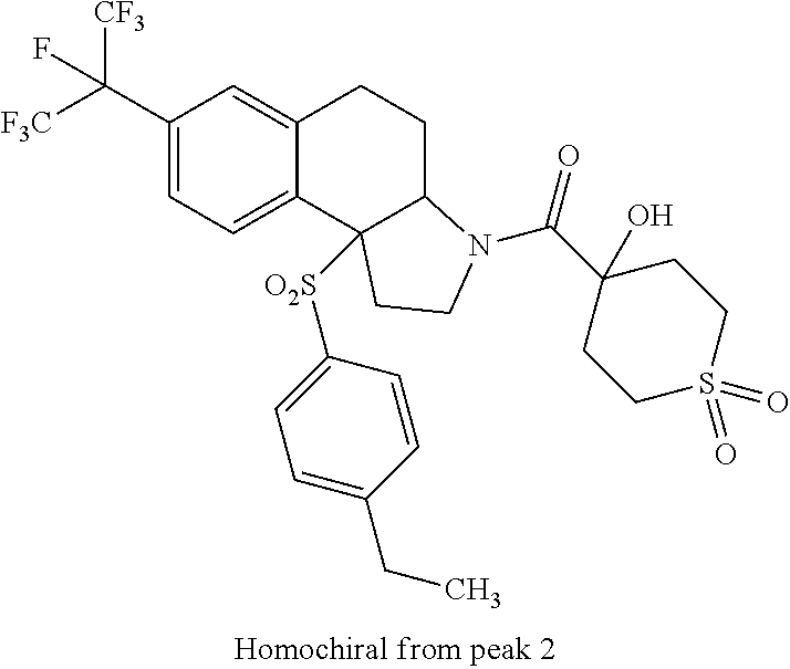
C1(C([F3C])([CF3])F)=CC=C2C(=C1)CCC1C2([O2S]C2=CC=C(CC)C=C2)CCN1C(C1(O)CCS(=O)(=O)CC1)=O
